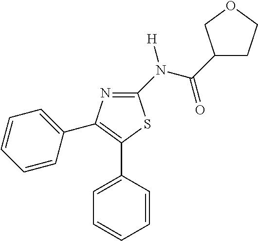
C1(N(C(=O)C2CCOC2)[H])=NC(C2=CC=CC=C2)=C(C2=CC=CC=C2)S1
